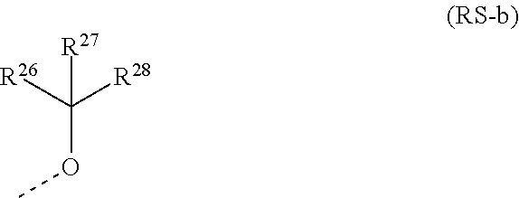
C([R28])([R26])(OC)[R27]
